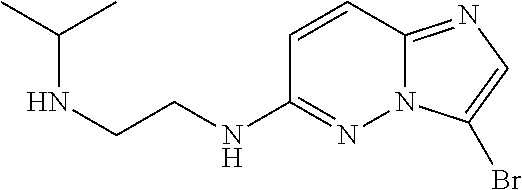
C1=CC2=NC=C(Br)N2N=C1NCCNC(C)C
